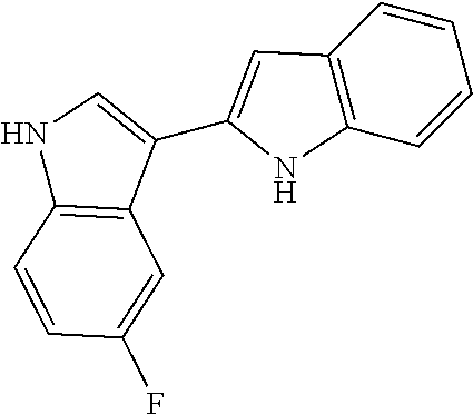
C1=CC=CC2=C1C=C(C1=CNC3=C1C=C(F)C=C3)N2
